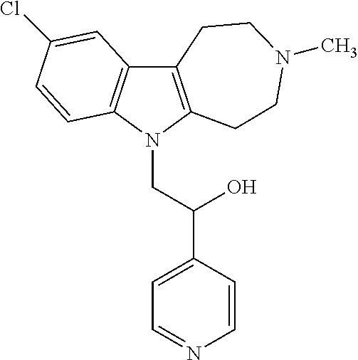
C12=C(N(CC(C3=CC=NC=C3)O)C3=C1C=C(Cl)C=C3)CCN(C)CC2
